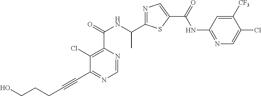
N1=C(C(NC(C2=C(Cl)C(C#CCCCO)=NC=N2)=O)C)SC(C(=O)NC2=NC=C(Cl)C([CF3])=C2)=C1
